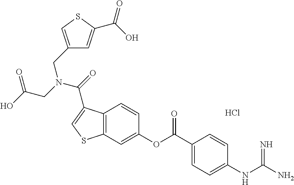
Cl.C12=C(C=C(OC(C3=CC=C(NC(N)=N)C=C3)=O)C=C1)SC=C2C(=O)N(CC(O)=O)CC1=CSC(C(=O)O)=C1
